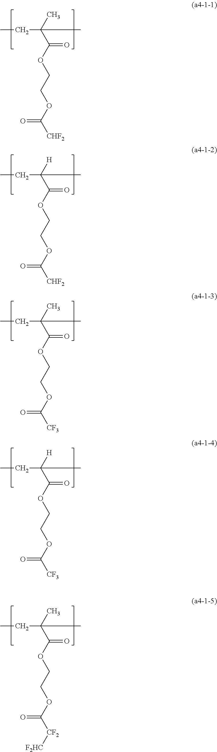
CCC(C)(C(=O)OCCOC([CHF2])=O)C.CCC([H])(C(=O)OCCOC([CHF2])=O)C.CCC(C)(C(=O)OCCOC([CF3])=O)C.CCC([H])(C(=O)OCCOC([CF3])=O)C.CCC(C)(C(=O)OCCOC([CF2][F2HC])=O)C
